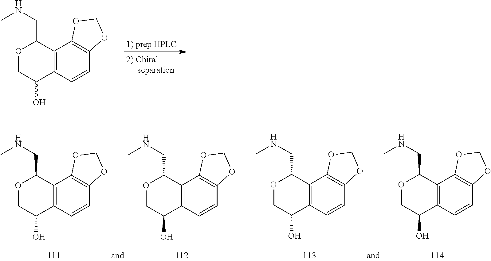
C12=C(C3=C(C=C1)OCO3)C(CNC)OCC2O.C12=C(C3=C(C=C1)OCO3)C(CNC)OCC2O.C12=C(C3=C(C=C1)OCO3)C(CNC)OCC2O.C12=C(C3=C(C=C1)OCO3)C(CNC)OCC2O.C12=C(C3=C(C=C1)OCO3)C(CNC)OCC2O
